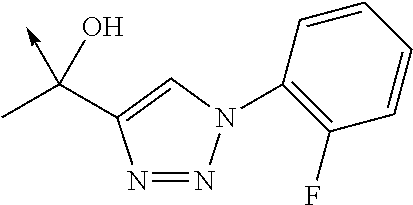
N1=NN(C2=C(F)C=CC=C2)C=C1C(C)(->C)O
